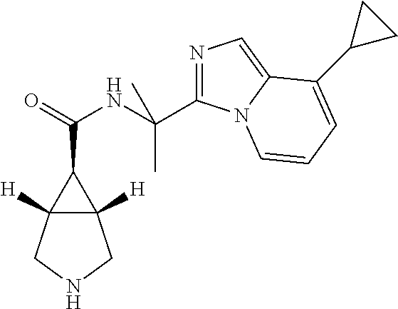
C12([H])C([H])(CNC1)C2C(=O)NC(C)(C)C1=NC=C2N1C=CC=C2C1CC1
